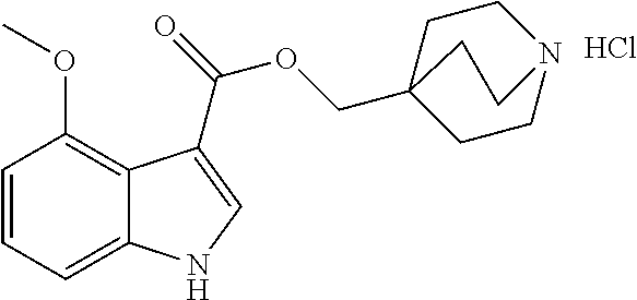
C1=CC=C2C(=C1OC)C(C(=O)OCC13CCN(CC1)CC3)=CN2.Cl
